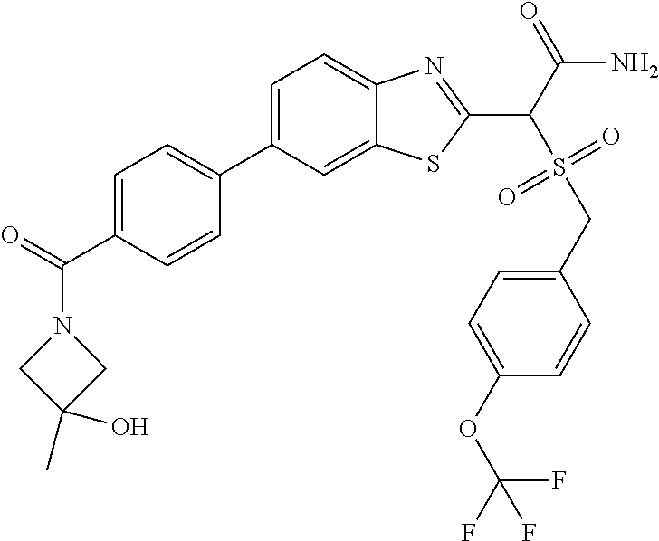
C1=C(C2=CC=C(C(N3CC(C)(O)C3)=O)C=C2)C=C2C(=C1)N=C(C(S(CC1=CC=C(OC(F)(F)F)C=C1)(=O)=O)C(=O)N)S2
